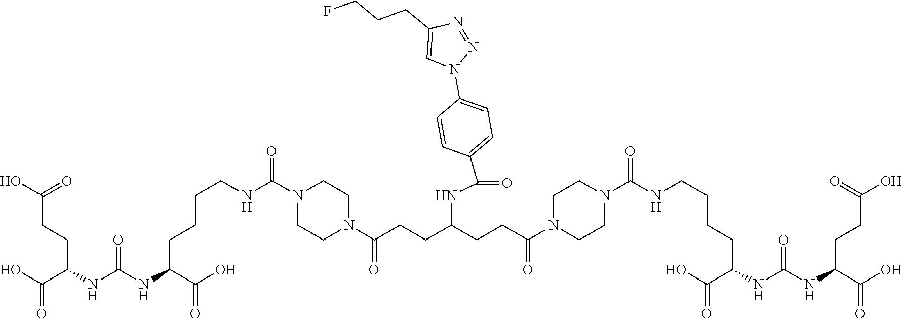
OC(C(CCC(O)=O)NC(NC(CCCCNC(N1CCN(C(=O)CCC(NC(C2=CC=C(N3N=NC(CCCF)=C3)C=C2)=O)CCC(N2CCN(C(NCCCCC(C(O)=O)NC(NC(C(O)=O)CCC(O)=O)=O)=O)CC2)=O)CC1)=O)C(O)=O)=O)=O
